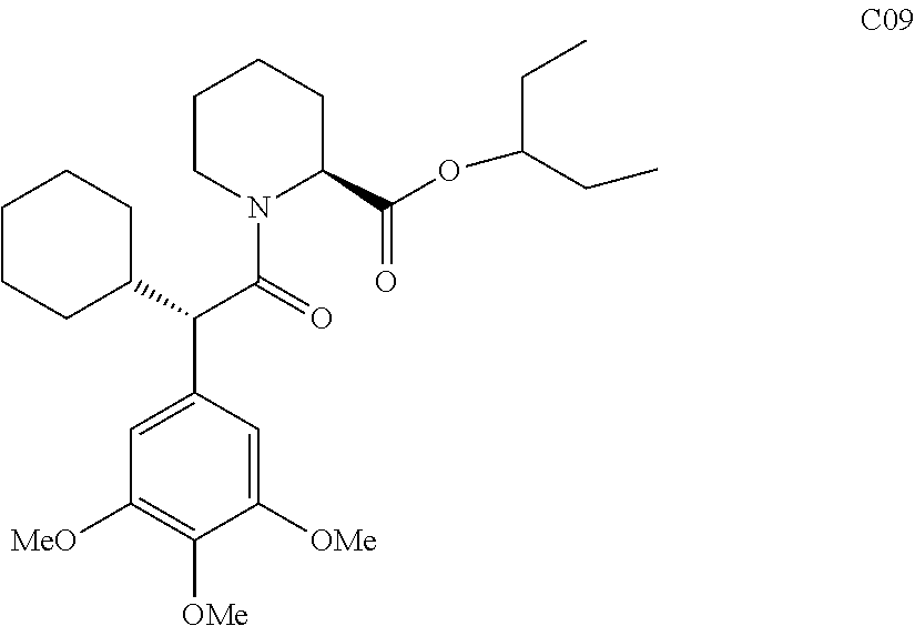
C1CN(C(=O)C(C2=CC([MeO])=C([OMe])C([OMe])=C2)C2CCCCC2)C(C(OC(CC)CC)=O)CC1
